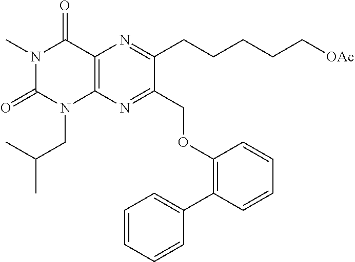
C12=C(N=C(COC3=C(C4=CC=CC=C4)C=CC=C3)C(CCCCC[OAc])=N1)N(CC(C)C)C(=O)N(C)C2=O
